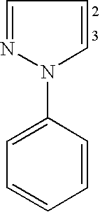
C1=NN(C2=CC=CC=C2)C=C1
